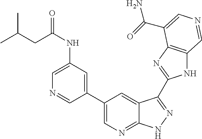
C1(C2=CN=C3C(=C2)C(C2=NC4=C(N2)C=NC=C4C(=O)N)=NN3)=CC(NC(CC(C)C)=O)=CN=C1
